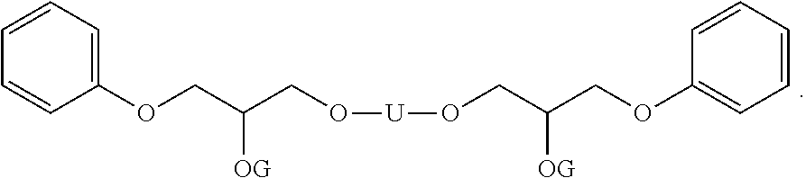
C1(OCC(CO[U]OCC(COC2=CC=CC=C2)[OG])[OG])=CC=CC=C1
